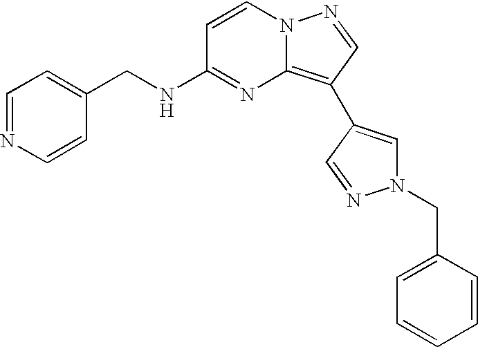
C1(CNC2=NC3=C(C4=CN(CC5=CC=CC=C5)N=C4)C=NN3C=C2)=CC=NC=C1
